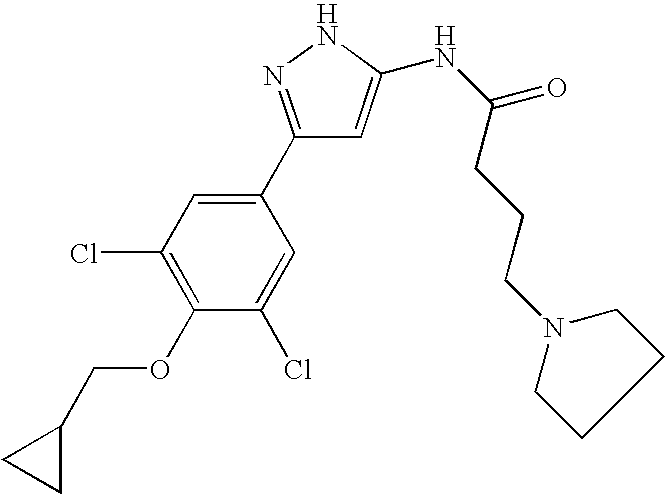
C1=C(NC(CCCN2CCCC2)=O)NN=C1C1=CC(Cl)=C(OCC2CC2)C(Cl)=C1
